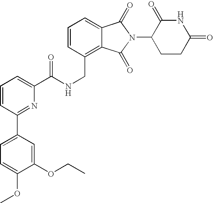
C1=CC(CNC(C2=CC=CC(C3=CC=C(OC)C(OCC)=C3)=N2)=O)=C2C(=C1)C(=O)N(C1CCC(=O)NC1=O)C2=O
